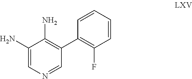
C1(N)=CN=CC(C2=C(F)C=CC=C2)=C1N
